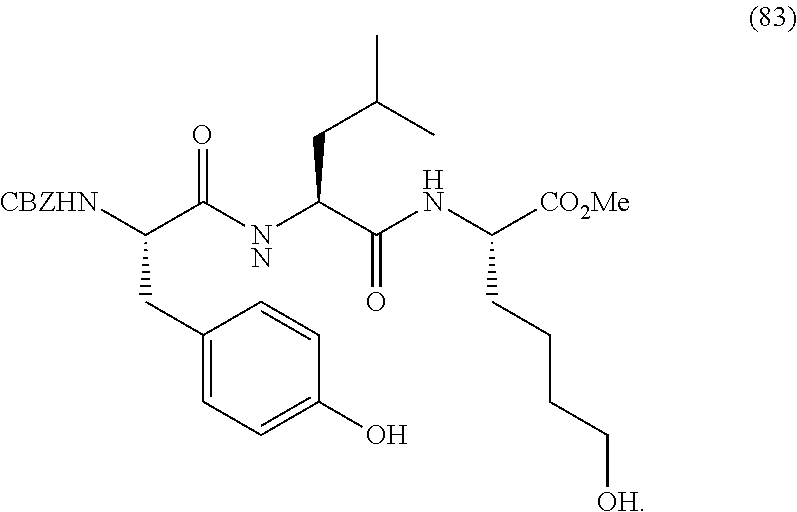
[CBZHN]C(C([NN]C(C(NC([CO2Me])CCCC[OH])=O)CC(C)C)=O)CC1=CC=C(O)C=C1
